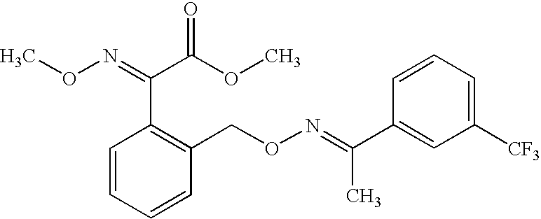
CON=C(C(OC)=O)C1=C(CON=C(C2=CC([CF3])=CC=C2)C)C=CC=C1
